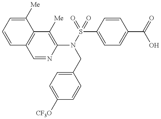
C1(N(S(=O)(C2=CC=C(C(=O)O)C=C2)=O)CC2=CC=C([CF3O])C=C2)=C([Me])C2=C(C=N1)C=CC=C2[Me]
